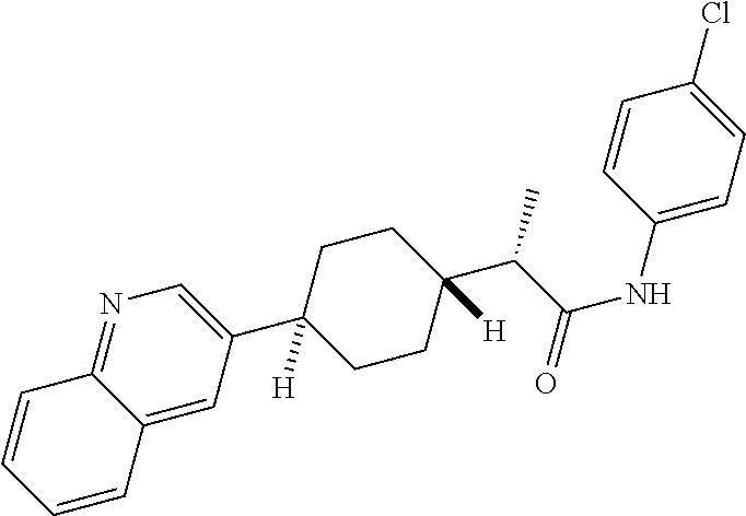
N1=C2C(=CC(C3([H])CCC(C(C(NC4=CC=C(Cl)C=C4)=O)C)([H])CC3)=C1)C=CC=C2
